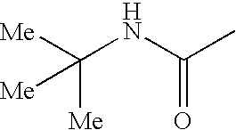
[Me]C([Me])(NC(C)=O)[Me]
